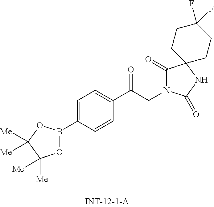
O1B(C2=CC=C(C(=O)CN3C(=O)C4(NC3=O)CCC(F)(F)CC4)C=C2)OC([Me])([Me])C1([Me])[Me]
